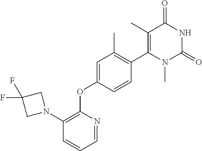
C1=C(OC2=C(N3CC(F)(F)C3)C=CC=N2)C=CC(C2=C(C)C(=O)NC(=O)N2C)=C1C
